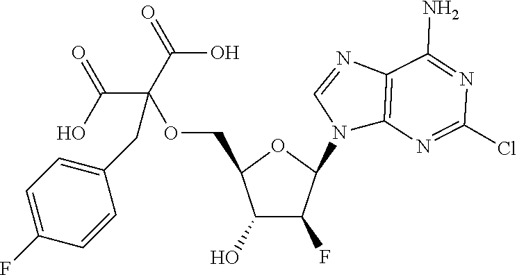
C1(O)C(F)C(N2C3=C(N=C2)C(N)=NC(Cl)=N3)OC1COC(C(O)=O)(C(O)=O)CC1=CC=C(F)C=C1
